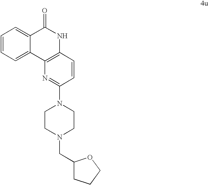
C1=CC=C2C(=C1)C(=O)NC1=C2N=C(N2CCN(CC3CCCO3)CC2)C=C1
